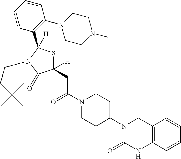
C(C(N1CCC(N2C(=O)NC3=C(C2)C=CC=C3)CC1)=O)C1([H])SC([H])(C2=C(N3CCN(C)CC3)C=CC=C2)N(CCC(C)(C)C)C1=O
